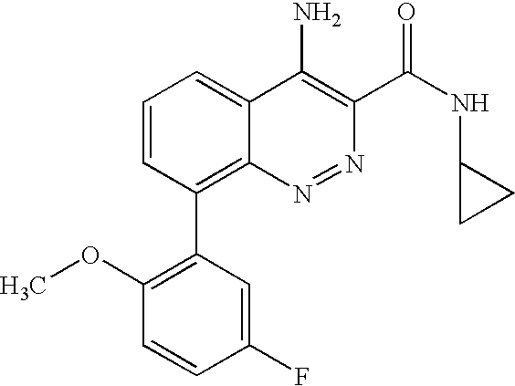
C1=CC(C2=C(OC)C=CC(F)=C2)=C2C(=C1)C(N)=C(C(NC1CC1)=O)N=N2
